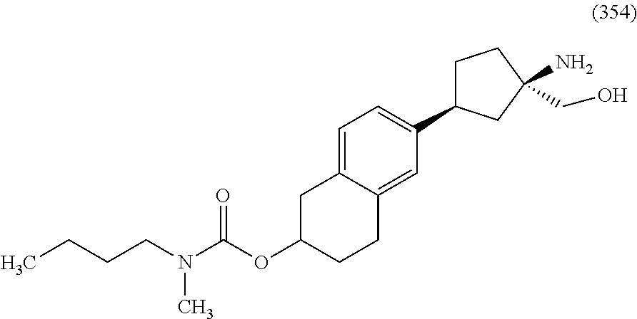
CCCCN(C(OC1CCC2=CC(C3CCC(N)(CO)C3)=CC=C2C1)=O)C
